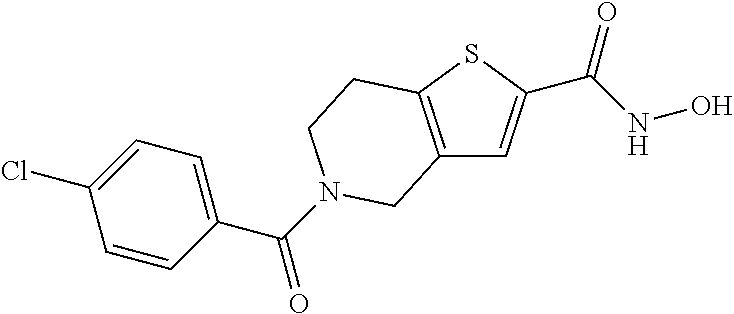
C12=C(SC(C(NO)=O)=C1)CCN(C(=O)C1=CC=C(Cl)C=C1)C2
